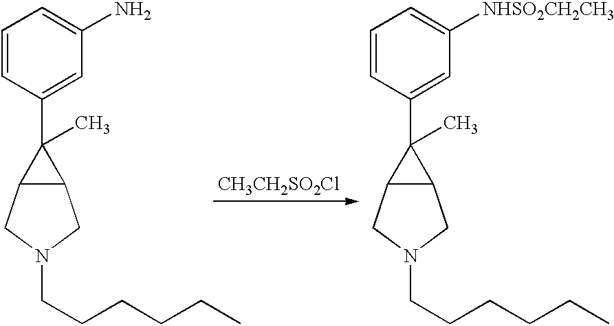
C1=CC(C2(C)C3C2CN(CCCCCC)C3)=CC([NHSO2CH2CH3])=C1.[CH3CH2SO2Cl].C1=CC(C2(C)C3C2CN(CCCCCC)C3)=CC(N)=C1
